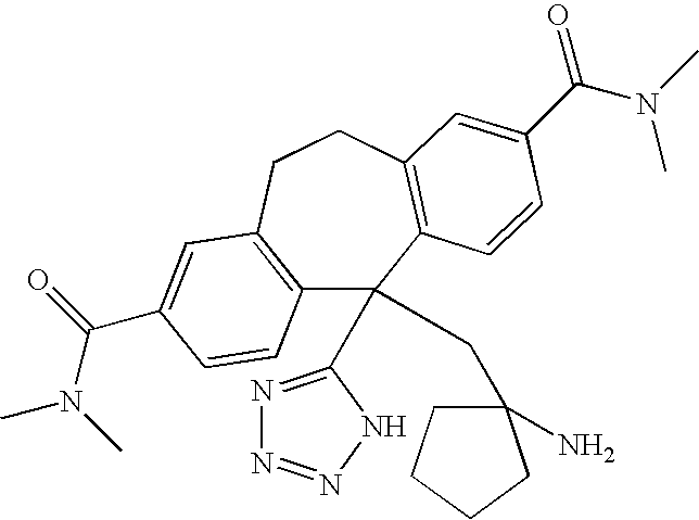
C12=C(CCC3=C(C1(C1=NN=NN1)CC1(N)CCCC1)C=CC(C(N(C)C)=O)=C3)C=C(C(=O)N(C)C)C=C2
